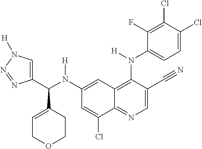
C1(N(C(C2=CN([H])N=N2)C2=CCOCC2)[H])=CC2=C(N(C3=CC=C(Cl)C(Cl)=C3F)[H])C(C#N)=CN=C2C(Cl)=C1
